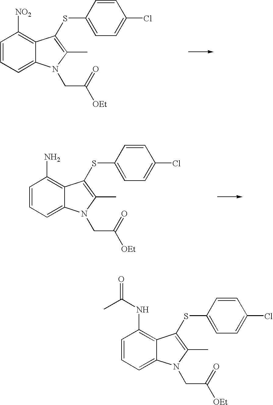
C1=CC=C2C(=C1[NO2])C(SC1=CC=C(Cl)C=C1)=C(C)N2CC([OEt])=O.C1=CC=C2C(=C1N)C(SC1=CC=C(Cl)C=C1)=C(C)N2CC([OEt])=O.C1=CC=C2C(=C1NC(C)=O)C(SC1=CC=C(Cl)C=C1)=C(C)N2CC([OEt])=O
